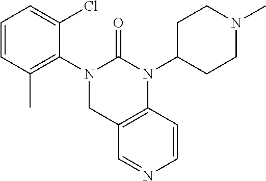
C1=CC(C)=C(N2CC3=C(N(C4CCN(C)CC4)C2=O)C=CN=C3)C(Cl)=C1
